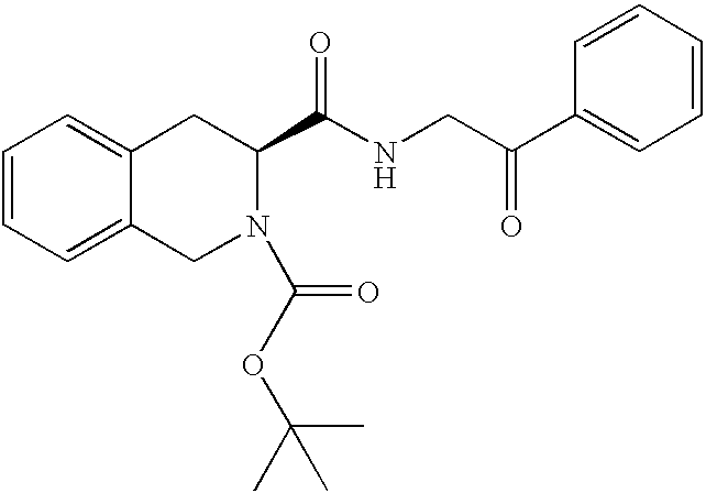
C1=CC=C2C(=C1)CC(C(NCC(C1=CC=CC=C1)=O)=O)N(C(=O)OC(C)(C)C)C2
